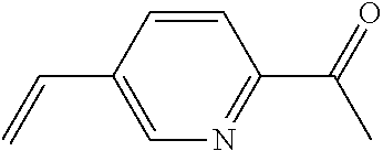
C1=CC(C=C)=CN=C1C(C)=O
